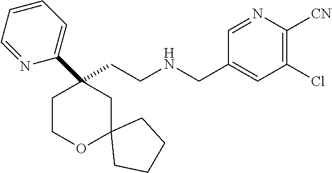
C(CNCC1=CC(Cl)=C([CN])N=C1)C1(C2=CC=CC=N2)CCOC2(C1)CCCC2
